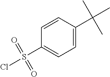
ClS(=O)(=O)C1=CC=C(C(C)(C)C)C=C1
